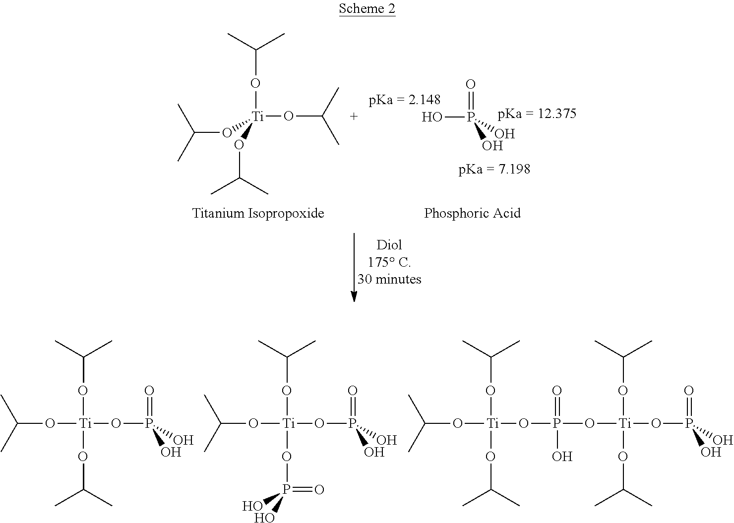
OP(=O)(O)O.C(O[Ti](OC(C)C)(OC(C)C)OC(C)C)(C)C.[Ti](OP(=O)(O)O)(OC(C)C)(OC(C)C)OC(C)C.[Ti](OP(=O)(O)O)(OC(C)C)(OP(O)(=O)O)OC(C)C.[Ti](OP(=O)(O)O)(OC(C)C)(OC(C)C)OP(=O)(O)O[Ti](OC(C)C)(OC(C)C)OC(C)C
